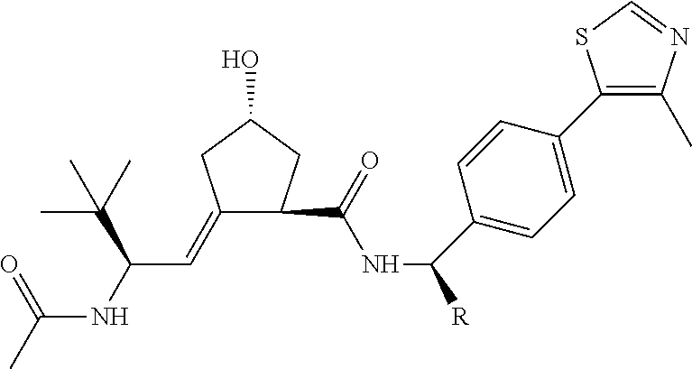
C1(=CC(NC(C)=O)C(C)(C)C)CC(O)CC1C(NC(C1=CC=C(C2=C(C)N=CS2)C=C1)[R])=O
